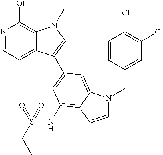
N1=CC=C2C(=C1O)N(C)C=C2C1=CC(NS(CC)(=O)=O)=C2C(=C1)N(CC1=CC(Cl)=C(Cl)C=C1)C=C2
